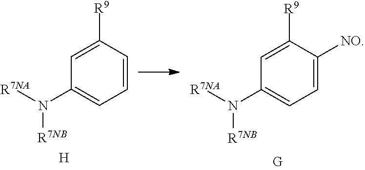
C1=C([R9])C=CC=C1N([R7NA])[R7NB].C1=C([R9])C([NO])=CC=C1N([R7NA])[R7NB].[H]
